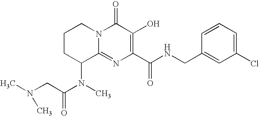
C1CC(N(C(CN(C)C)=O)C)C2=NC(C(NCC3=CC(Cl)=CC=C3)=O)=C(O)C(=O)N2C1
